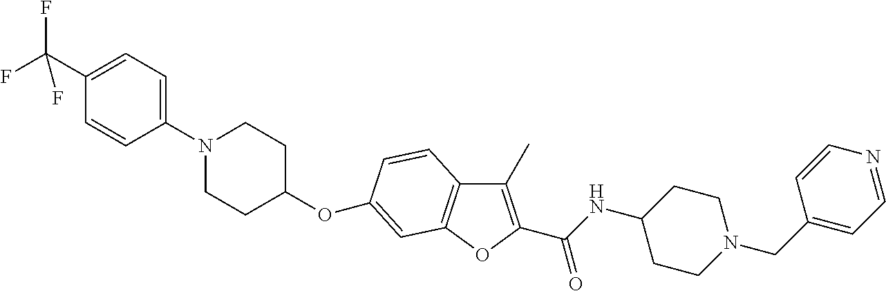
N1(C2=CC=C(C(F)(F)F)C=C2)CCC(OC2=CC3=C(C(C)=C(C(NC4CCN(CC5=CC=NC=C5)CC4)=O)O3)C=C2)CC1
